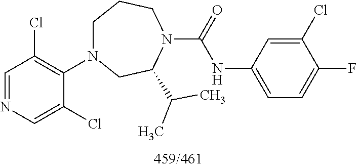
C1=NC=C(Cl)C(N2CCCN(C(NC3=CC=C(F)C(Cl)=C3)=O)C(C(C)C)C2)=C1Cl
